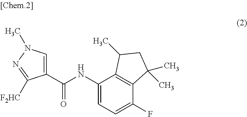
C1=C(C(NC2=CC=C(F)C3=C2C(C)CC3(C)C)=O)C([F2HC])=NN1C
